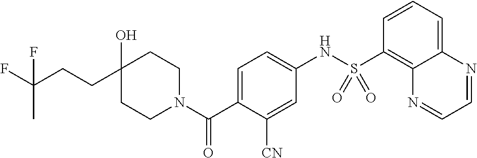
C1(O)(CCC(F)(C)F)CCN(C(C2=CC=C(NS(C3=C4C(=CC=C3)N=CC=N4)(=O)=O)C=C2[CN])=O)CC1
